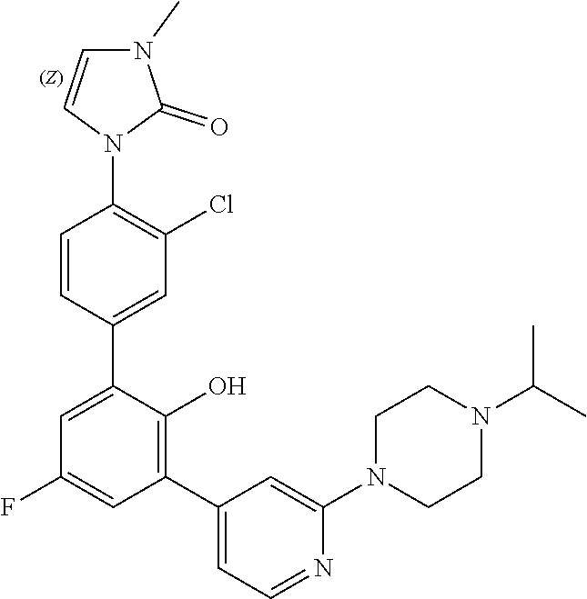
C1=C(C2=CC(Cl)=C(N3C=CN(C)C3=O)C=C2)C(O)=C(C2=CC=NC(N3CCN(C(C)C)CC3)=C2)C=C1F
